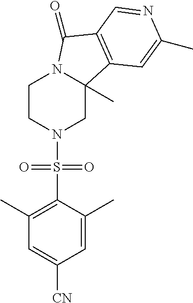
C1CN(S(C2=C(C)C=C([CN])C=C2C)(=O)=O)CC2(C)N1C(=O)C1=C2C=C(C)N=C1
